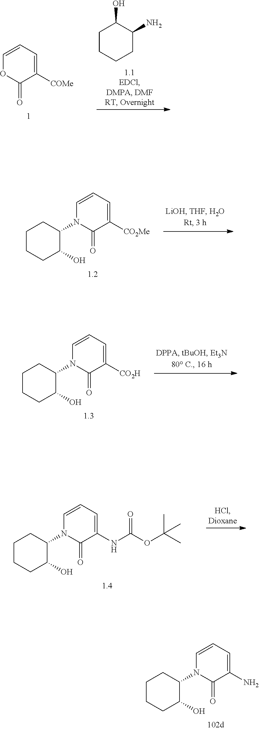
C1=CC=C(N)C(=O)N1C1C(O)CCCC1.C1=CC=C([CO2Me])C(=O)N1C1C(O)CCCC1.C1=CC=C([CO2H])C(=O)N1C1C(O)CCCC1.C1=CC=C(NC(OC(C)(C)C)=O)C(=O)N1C1C(O)CCCC1.C1CCCC(N)C1O.C1=CC=C([COMe])C(=O)O1
